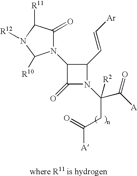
C1(C=C[Ar])C(N2C(=O)C([R11])N([R12])C2[R10])C(=O)N1C(C([A])=O)(CC([A])=O)[R2]
